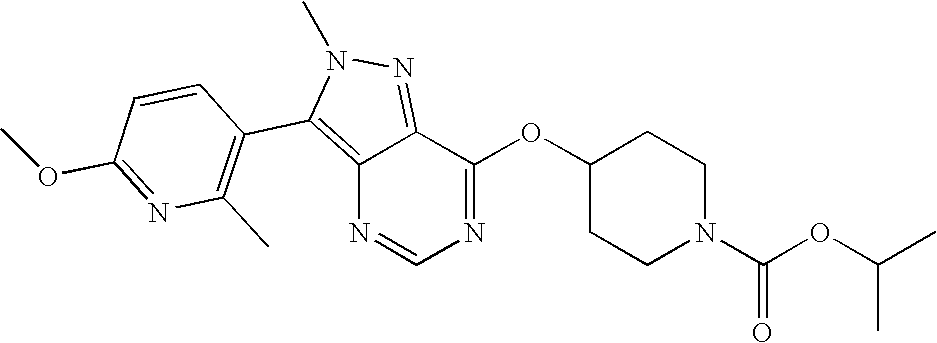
C12=C(C3=C(C)N=C(OC)C=C3)N(C)N=C1C(OC1CCN(C(OC(C)C)=O)CC1)=NC=N2
